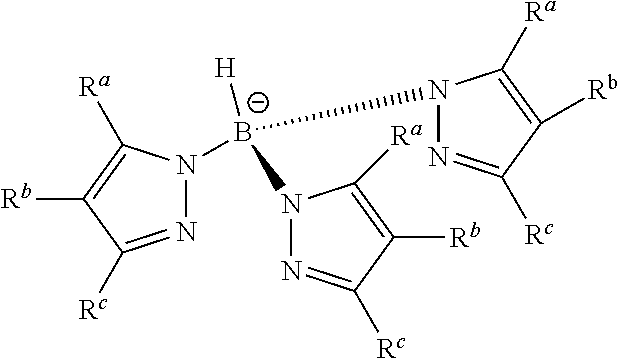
N1=C([Rc])C([Rb])=C([Ra])N1[B-]([H])(N1N=C([Rc])C([Rb])=C1[Ra])N1N=C([Rc])C([Rb])=C1[Ra]
